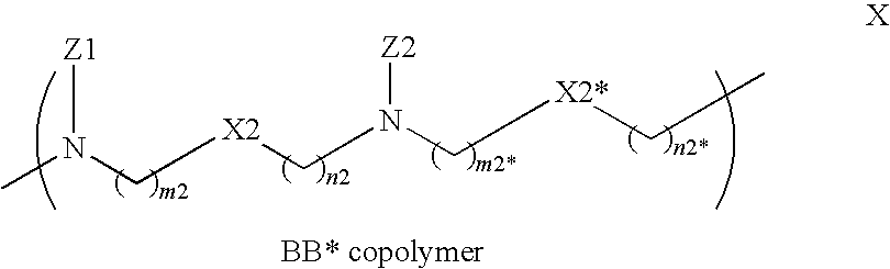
CN(C[X2]CN(C[X2*]CC)[Z2])[Z1]
